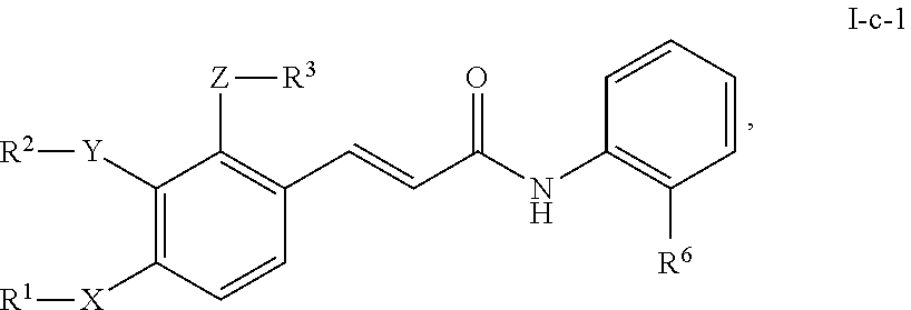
C1([Y][R2])=C([X][R1])C=CC(C=CC(NC2=C([R6])C=CC=C2)=O)=C1[Z][R3]
